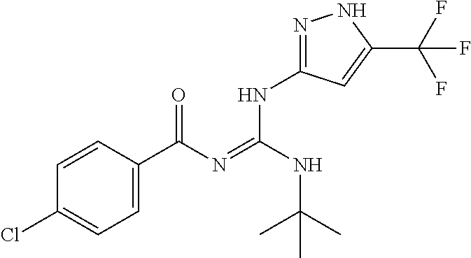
C1=CC(C(N=C(NC(C)(C)C)NC2=NNC(C(F)(F)F)=C2)=O)=CC=C1Cl
